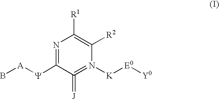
N1=C([Y][A]B)C(=[J])=N([K][E0][Y0])C([R2])=C1[R1]
